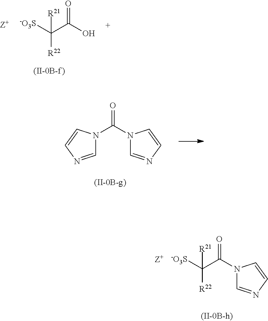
[-O3S]C(C(O)=O)([R21])[R22].N1(C(N2C=NC=C2)=O)C=NC=C1.N1(C(C([-O3S])([R22])[R21])=O)C=NC=C1
